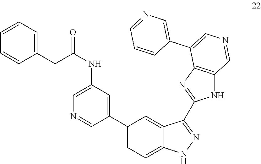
C1(C2=CC=C3C(=C2)C(C2=NC4=C(N2)C=NC=C4C2=CN=CC=C2)=NN3)=CC(NC(CC2=CC=CC=C2)=O)=CN=C1
